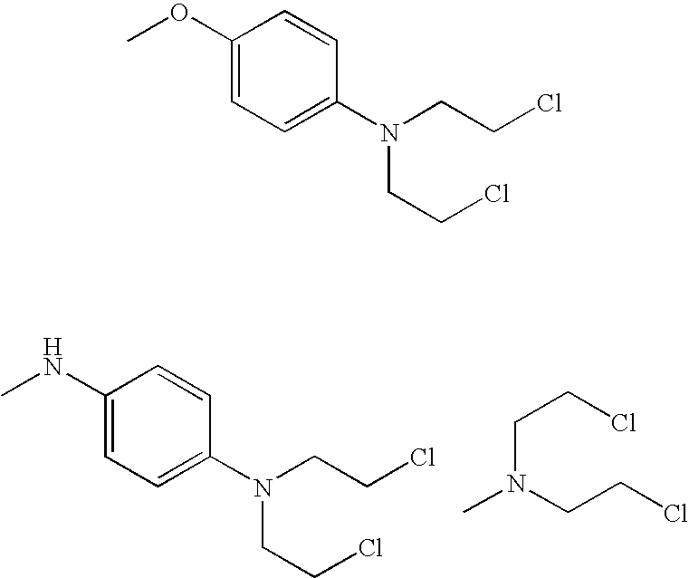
C1(NC)=CC=C(N(CCCl)CCCl)C=C1.CN(CCCl)CCCl.C1(OC)=CC=C(N(CCCl)CCCl)C=C1
